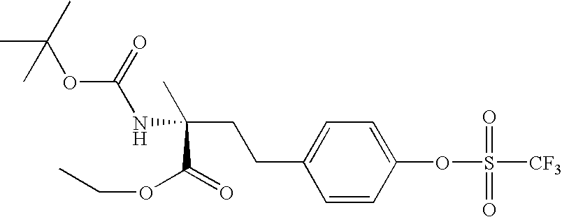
CC(C)(OC(NC(CCC1=CC=C(OS(=O)(=O)[CF3])C=C1)(C)C(=O)OCC)=O)C
